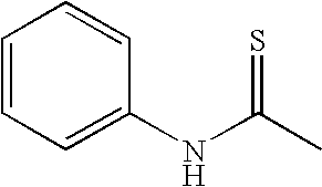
C1=CC=C(NC(=S)C)C=C1
